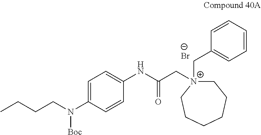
C1=C(N(CCCC)[Boc])C=CC(NC(C[N+]2(CC3=CC=CC=C3)CCCCCC2)=O)=C1.[Br-]
